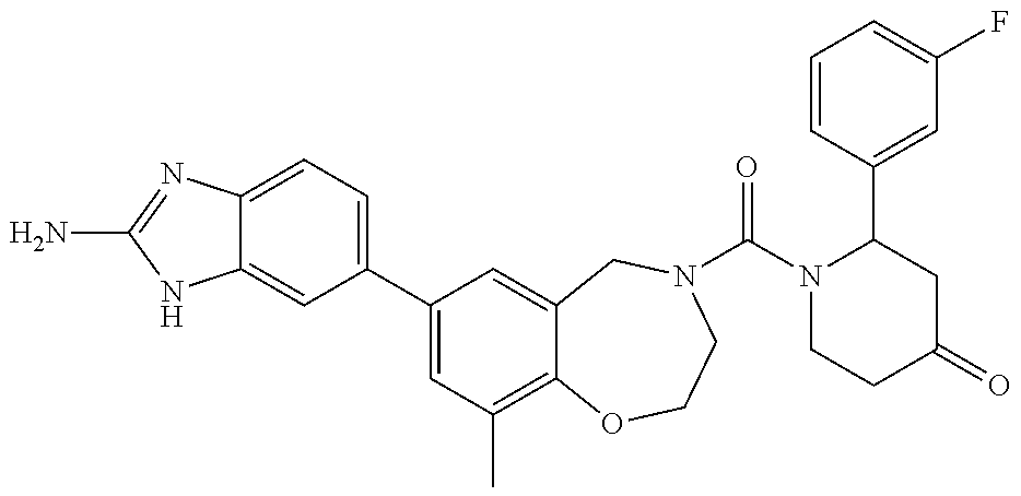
C12=CC=C(C3=CC(C)=C4C(=C3)CN(C(=O)N3CCC(=O)CC3C3=CC(F)=CC=C3)CCO4)C=C1NC(N)=N2
